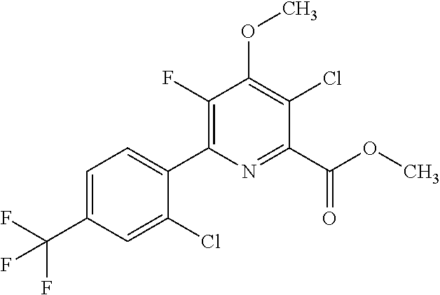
C1=C(C(F)(F)F)C=C(Cl)C(C2=C(F)C(OC)=C(Cl)C(C(OC)=O)=N2)=C1
